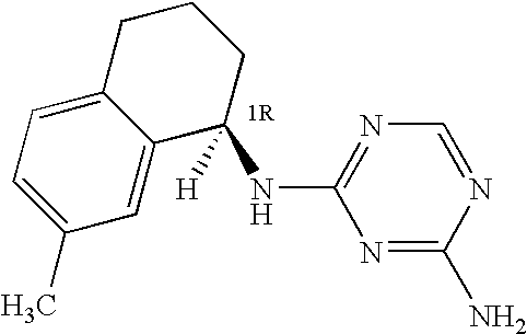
N1=C(N)N=CN=C1NC1([H])CCCC2=CC=C(C)C=C12
